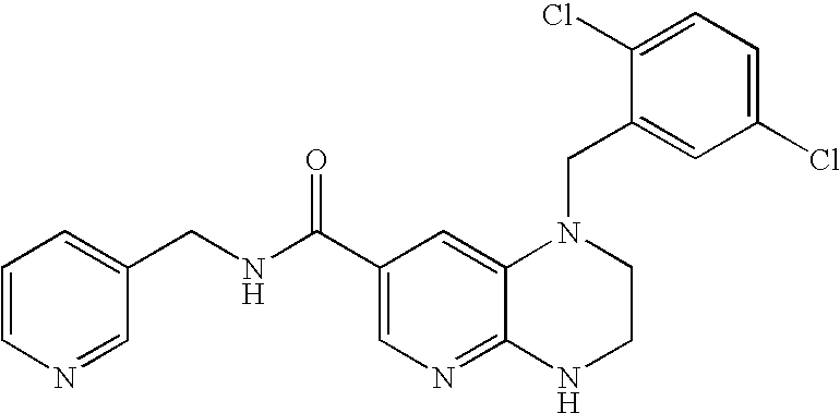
C1(Cl)=CC=C(Cl)C=C1CN1C2=CC(C(=O)NCC3=CC=CN=C3)=CN=C2NCC1
